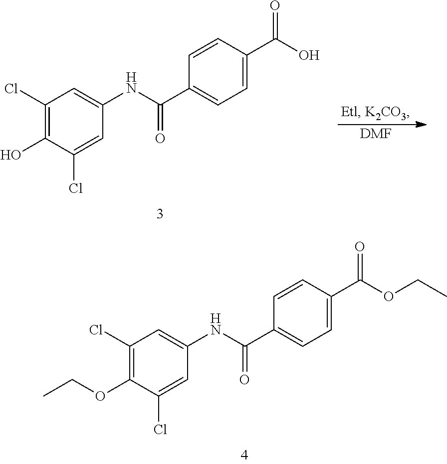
C1=CC(C(OCC)=O)=CC=C1C(NC1=CC(Cl)=C(OCC)C(Cl)=C1)=O.C1=CC(C(O)=O)=CC=C1C(NC1=CC(Cl)=C(O)C(Cl)=C1)=O.[DMF]
